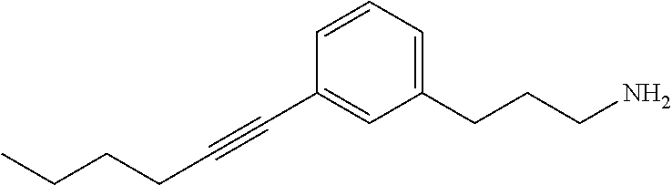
C1=CC=C(CCCN)C=C1C#CCCCC
